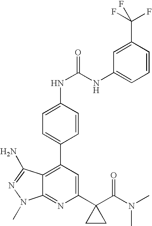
C1(C2(C(N(C)C)=O)CC2)=CC(C2=CC=C(NC(=O)NC3=CC=CC(C(F)(F)F)=C3)C=C2)=C2C(=N1)N(C)N=C2N
